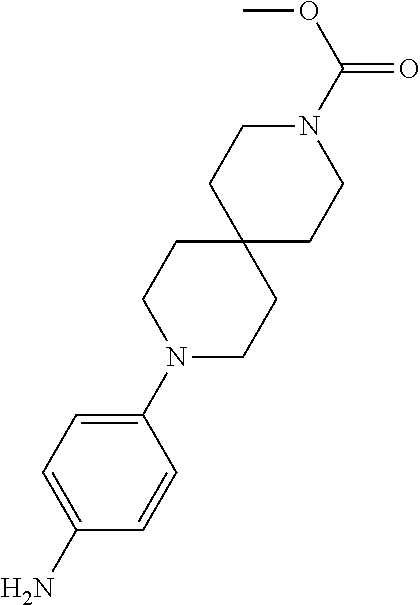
C1(N2CCC3(CC2)CCN(C(OC)=O)CC3)=CC=C(N)C=C1
